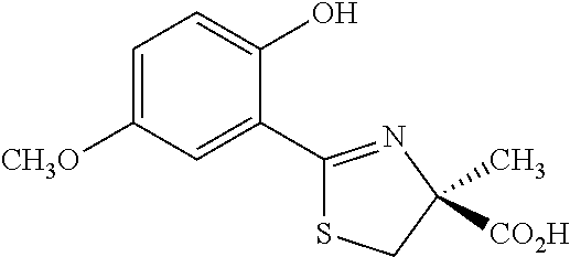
C1=C([CH3O])C=C(C2=NC(C)([CO2H])CS2)C(O)=C1
